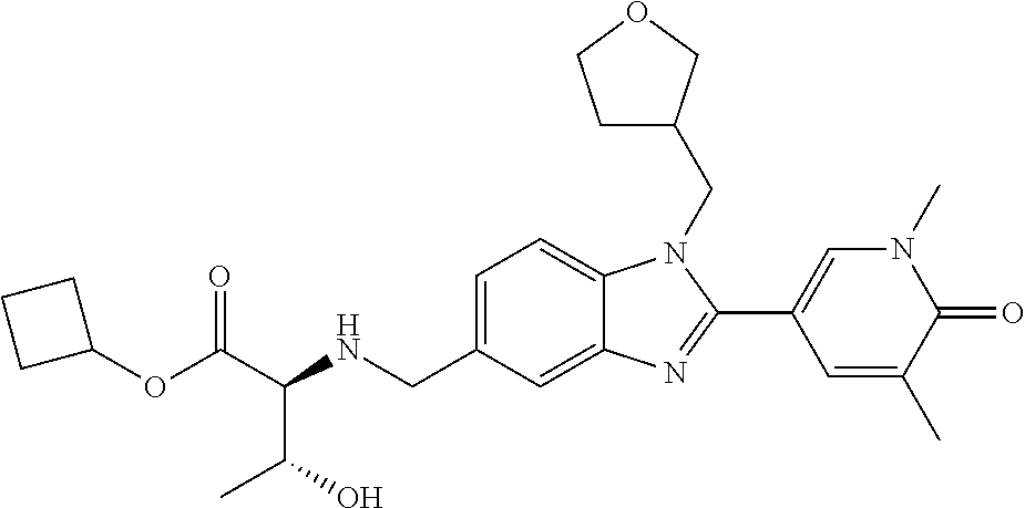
C(C(NCC1=CC=C2C(=C1)N=C(C1=CN(C)C(=O)C(C)=C1)N2CC1CCOC1)C(O)C)(=O)OC1CCC1
